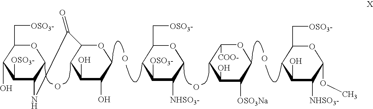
C1([OSO3-])C(NC(C2OCC(O)C(O)C2)=O)COC(C[OSO3-])C1O.O.O.C1([OSO3-])C([NHSO3-])COC(C[OSO3-])C1.O.C1(O)C([OSO3Na])COC([COO-])C1.C1(O)C([NHSO3-])C(OC)OC(C[OSO3-])C1.O
